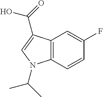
C12=C(C=CC(F)=C1)N(C(C)C)C=C2C(O)=O
